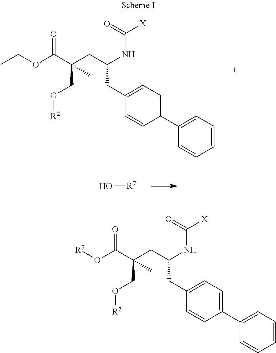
CCOC(C(CC(NC([X])=O)CC1=CC=C(C2=CC=CC=C2)C=C1)(CO[R2])C)=O.O[R7].[R7]OC(C(CC(NC([X])=O)CC1=CC=C(C2=CC=CC=C2)C=C1)(CO[R2])C)=O
